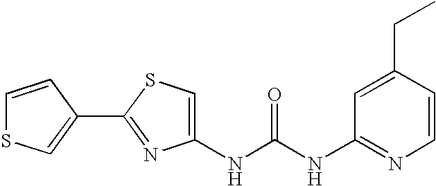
C1(NC(NC2=NC=CC(CC)=C2)=O)=CSC(C2=CSC=C2)=N1
